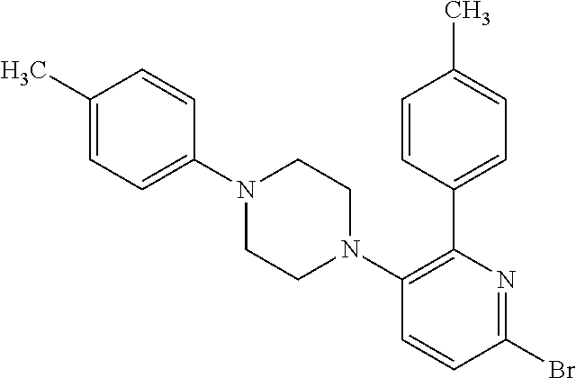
C1(C)=CC=C(N2CCN(C3=C(C4=CC=C(C)C=C4)N=C(Br)C=C3)CC2)C=C1
